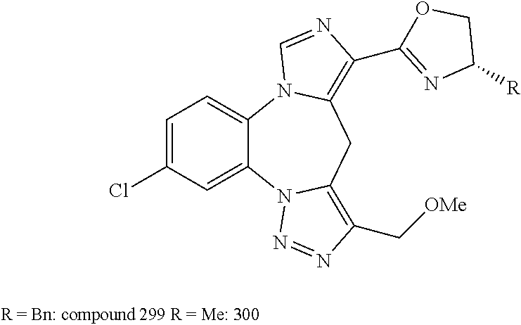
C1=C(Cl)C=C2C(=C1)N1C(=C(C3=NC([R])CO3)N=C1)CC1=C(C[OMe])N=NN21
